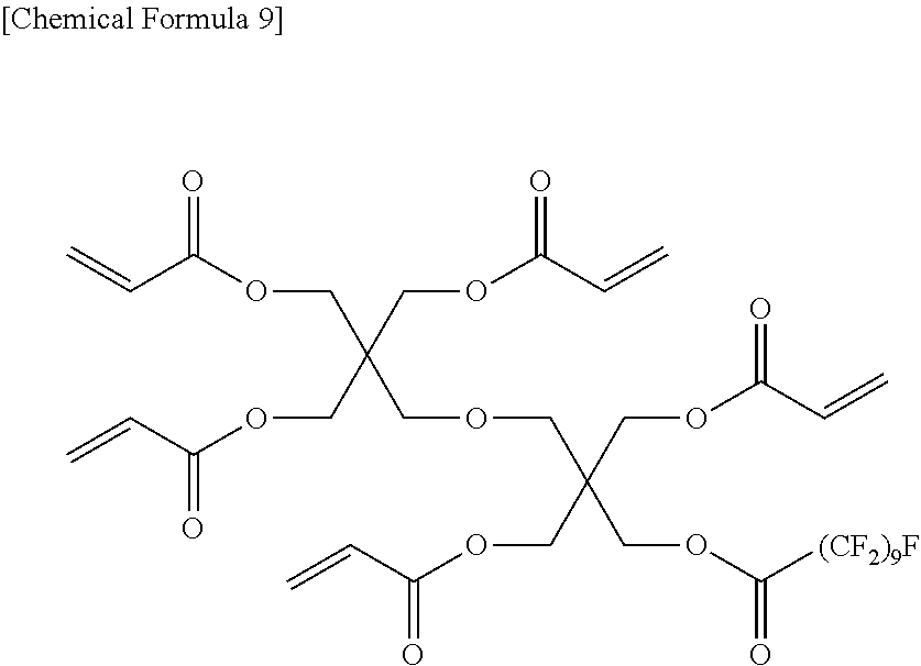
C=CC(OCC(COC(C=C)=O)(COC(C=C)=O)COCC(COC(C=C)=O)(COC(C=C)=O)COC([(CF2)9F])=O)=O
